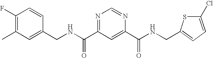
N(C(=O)C1=NC=NC(C(=O)NCC2=CC=C(Cl)S2)=C1)CC1=CC(C)=C(F)C=C1
